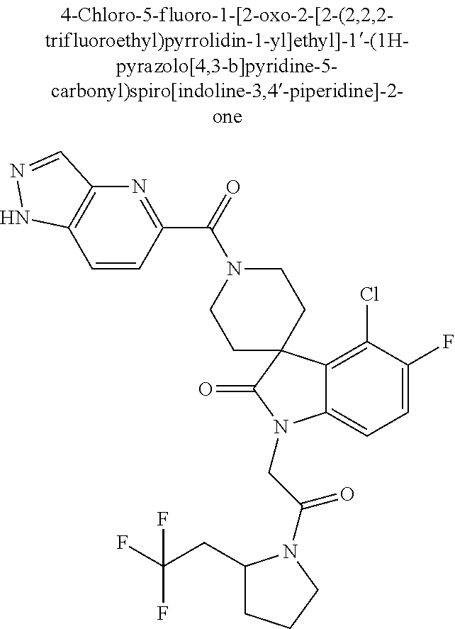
C12=C(Cl)C(F)=CC=C1N(CC(=O)N1C(CC(F)(F)F)CCC1)C(=O)C21CCN(C(=O)C2=NC3=C(C=C2)NN=C3)CC1
